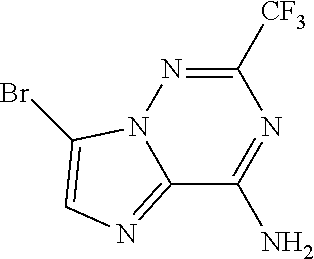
C12=NC=C(Br)N1N=C([CF3])N=C2N
